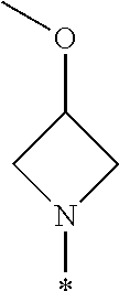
COC1CN(*)C1
